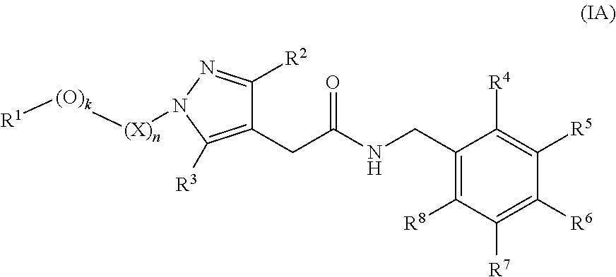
[R1][(O)k][(X)n]N1N=C([R2])C(CC(NCC2=C([R8])C([R7])=C([R6])C([R5])=C2[R4])=O)=C1[R3]
